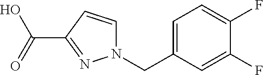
C1=C(CN2C=CC(C(=O)O)=N2)C=C(F)C(F)=C1
